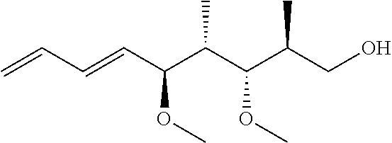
C=CC=CC(C(C(C(CO)C)OC)C)OC
